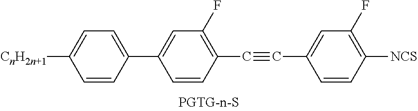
C1=CC([NCS])=C(F)C=C1C#CC1=C(F)C=C(C2=CC=C([CnH2n+1])C=C2)C=C1
